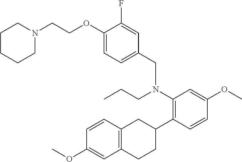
O(C1=CC(N(CC2=CC=C(OCCN3CCCCC3)C(F)=C2)CCC)=C(C2CC3=C(CC2)C=C(OC)C=C3)C=C1)C
